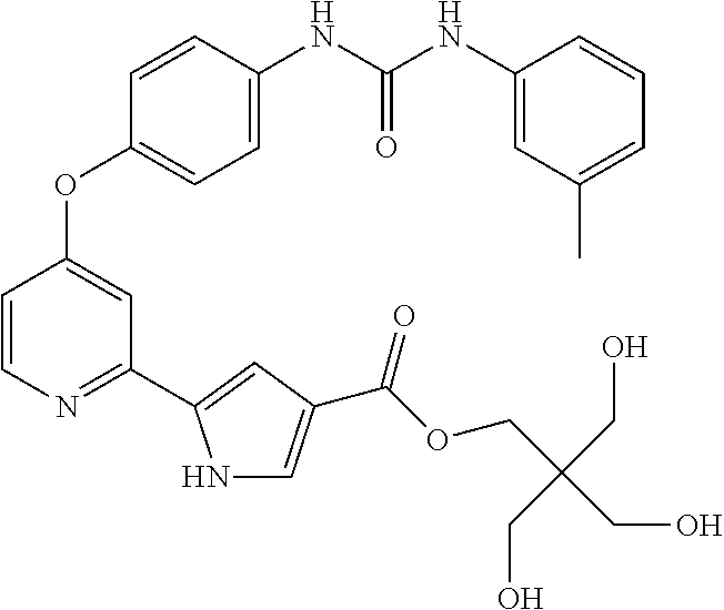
C1=C(NC(NC2=CC(C)=CC=C2)=O)C=CC(OC2=CC(C3=CC(C(OCC(CO)(CO)CO)=O)=CN3)=NC=C2)=C1
